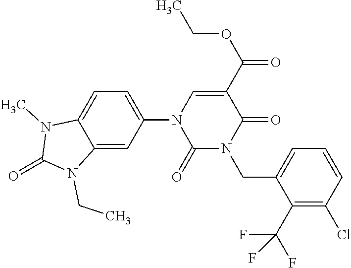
C1=C2C(=CC(N3C(=O)N(CC4=CC=CC(Cl)=C4C(F)(F)F)C(=O)C(C(OCC)=O)=C3)=C1)N(CC)C(=O)N2C
